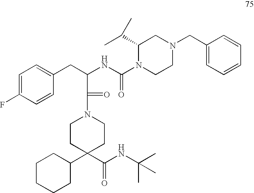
C1CCCC(C2(C(NC(C)(C)C)=O)CCN(C(=O)C(CC3=CC=C(F)C=C3)NC(N3CCN(CC4=CC=CC=C4)CC3C(C)C)=O)CC2)C1
